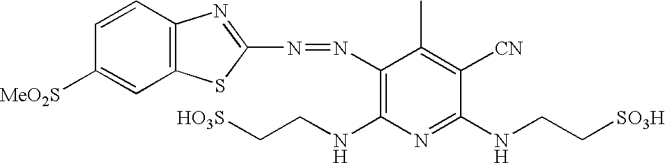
C12=C(C=CC([MeO2S])=C1)N=C(N=NC1=C(NCC[HO3S])N=C(NCC[SO3H])C([CN])=C1C)S2
